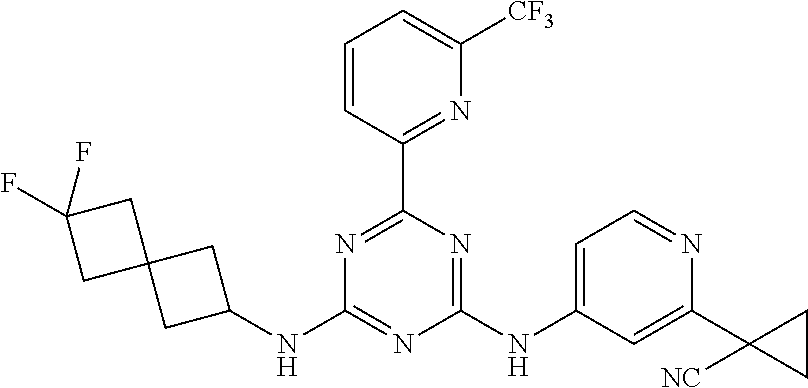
N1=C(C2=NC([CF3])=CC=C2)N=C(NC2=CC=NC(C3([NC])CC3)=C2)N=C1NC1CC2(C1)CC(F)(F)C2
